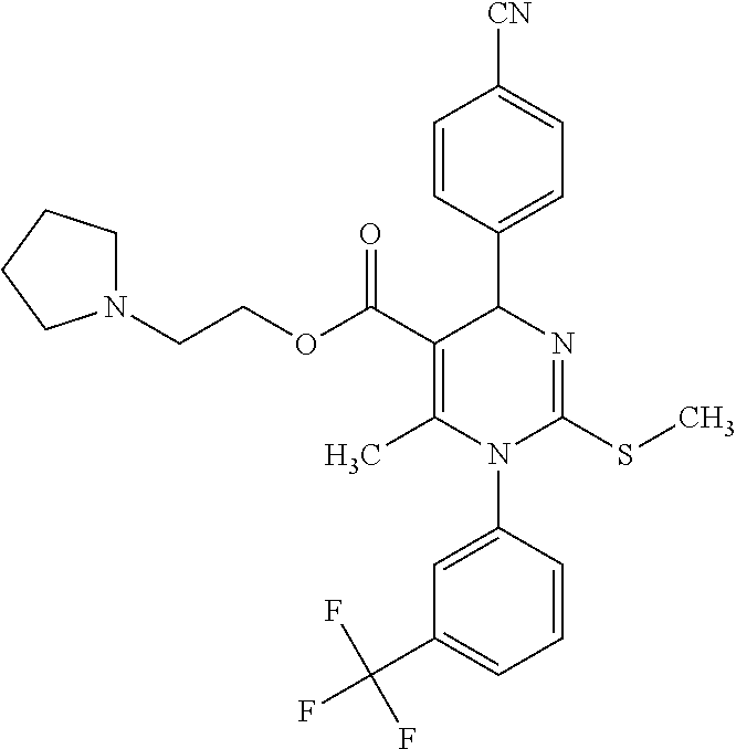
C1=CC(C2C(C(OCCN3CCCC3)=O)=C(C)N(C3=CC(C(F)(F)F)=CC=C3)C(SC)=N2)=CC=C1[CN]
